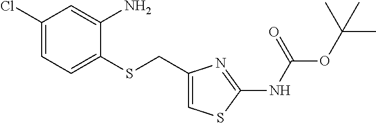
C1(NC(OC(C)(C)C)=O)=NC(CSC2=CC=C(Cl)C=C2N)=CS1
